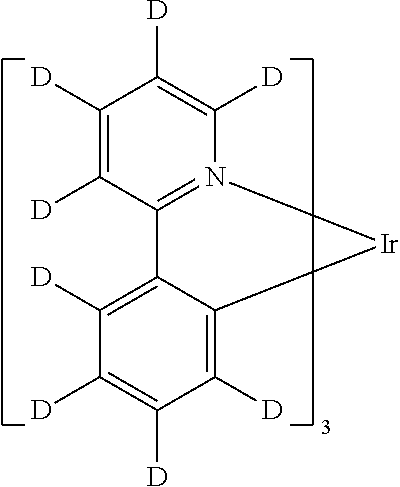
C1([D])=C([D])C([D])=C2C(=C1[D])C1=N(C([D])=C([D])C([D])=C1[D])[Ir]2
